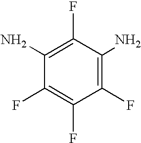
C1(F)=C(F)C(F)=C(N)C(F)=C1N
